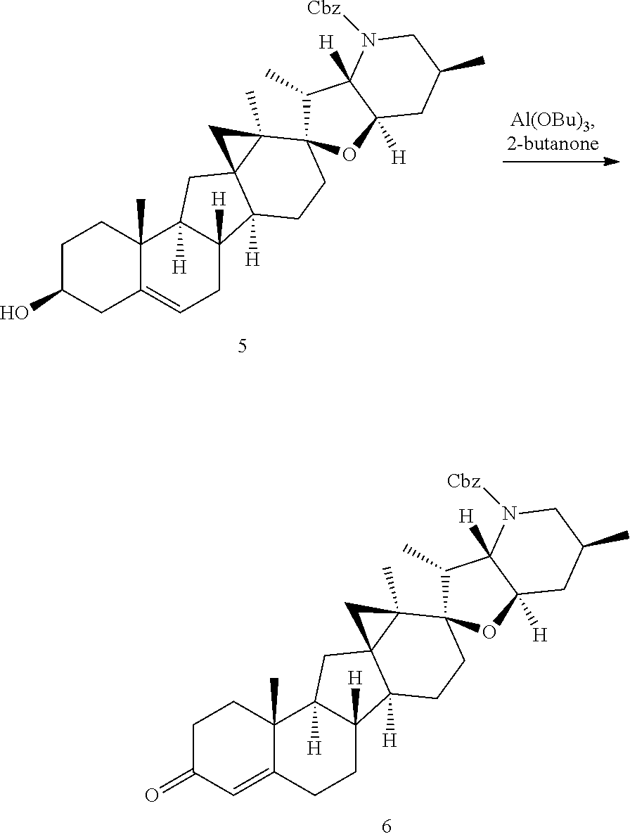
C1C(=O)C=C2C(C)(C1)C1([H])C([H])(CC2)C2([H])C3(C1)C(C)(C1(C(C)C4([H])C([H])(O1)CC(C)CN4[Cbz])CC2)C3.C1C(O)CC2=CCC3([H])C([H])(C2(C)C1)CC12C3([H])CCC3(C(C)C4([H])C([H])(O3)CC(C)CN4[Cbz])C1(C)C2
